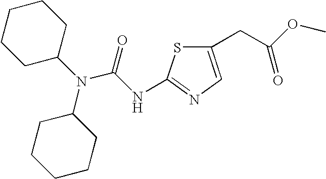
C1(CC(OC)=O)=CN=C(NC(N(C2CCCCC2)C2CCCCC2)=O)S1
